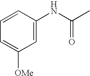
C1=C(NC(C)=O)C=CC=C1[OMe]
